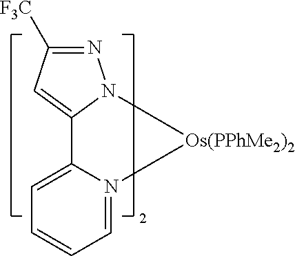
C1([F3C])=NN2C(=C1)C1=CC=CC=N1[Os(PPhMe2)2]2
